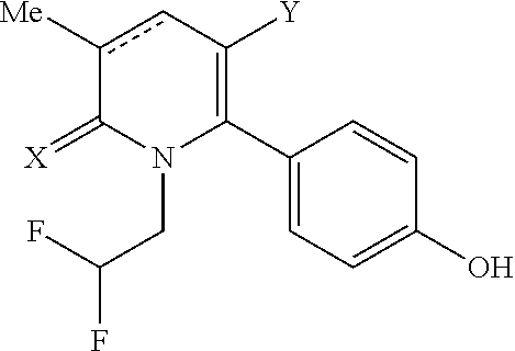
C1(C2=C([Y])cc([Me])C(=[X])N2CC(F)F)=CC=C(O)C=C1
